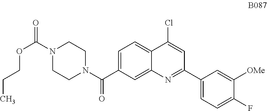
C1=C(C(N2CCN(C(=O)OCCC)CC2)=O)C=C2C(=C1)C(Cl)=CC(C1=CC=C(F)C([OMe])=C1)=N2
